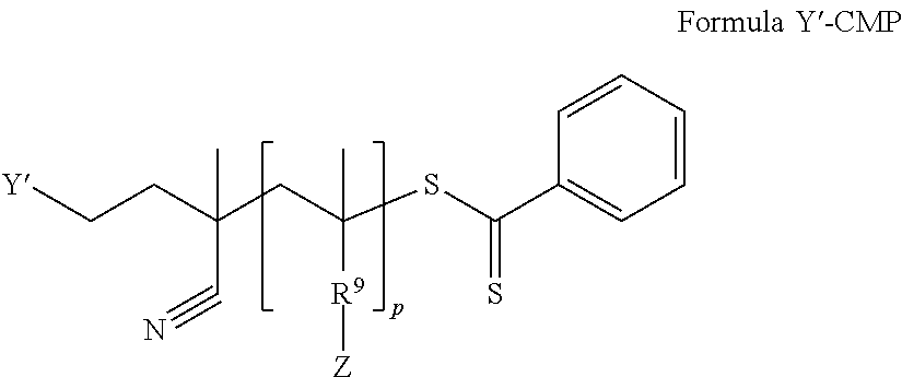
C1=CC=CC=C1C(SC(CC(CC[Y])(C#N)C)(C)[R9][Z])=S
